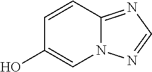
N12C(=NC=N1)C=CC(O)=C2
